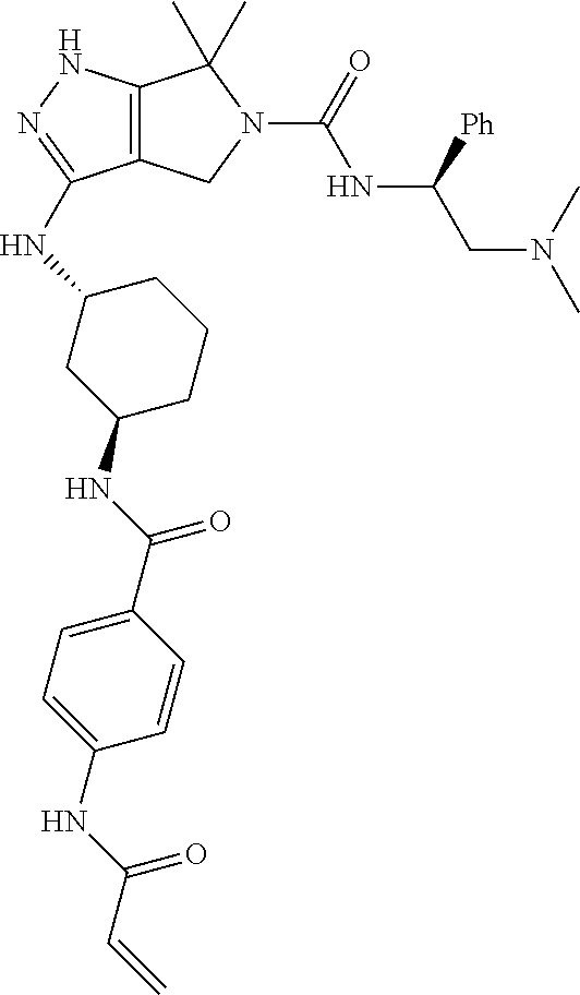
C12=C(NN=C1NC1CC(NC(C3=CC=C(NC(C=C)=O)C=C3)=O)CCC1)C(C)(C)N(C(=O)NC(CN(C)C)[Ph])C2
